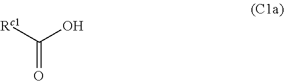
C(=O)([Rc1])O
